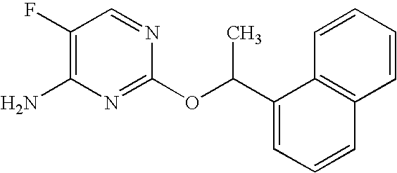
C1(F)=C(N)N=C(OC(C2=CC=CC3=C2C=CC=C3)C)N=C1
